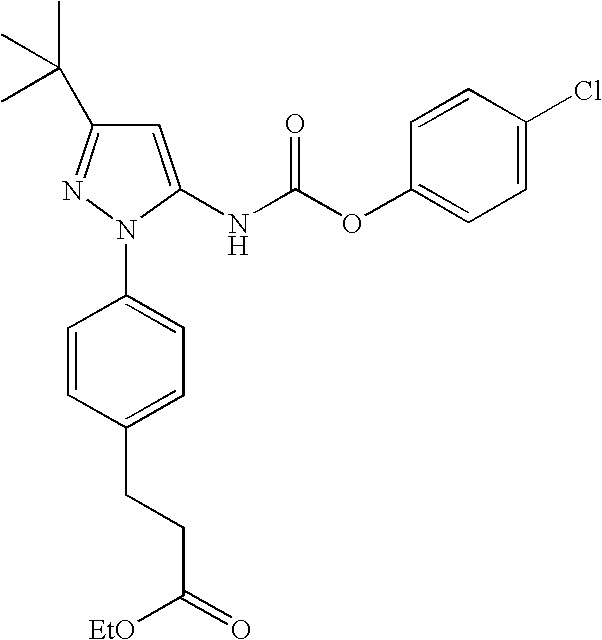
C1=C(NC(OC2=CC=C(Cl)C=C2)=O)N(C2=CC=C(CCC(=O)[EtO])C=C2)N=C1C(C)(C)C
